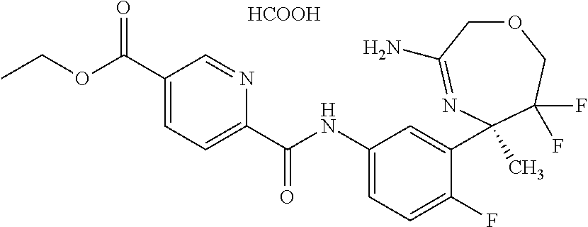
O1CC(N)=NC(C)(C2=CC(NC(=O)C3=CC=C(C(OCC)=O)C=N3)=CC=C2F)C(F)(F)C1.[HCOOH]
